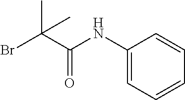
BrC(C(NC1=CC=CC=C1)=O)(C)C
